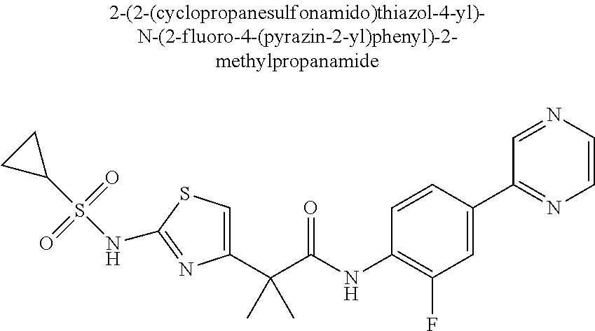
C1(C(C(NC2=C(F)C=C(C3=NC=CN=C3)C=C2)=O)(C)C)=CSC(NS(C2CC2)(=O)=O)=N1
